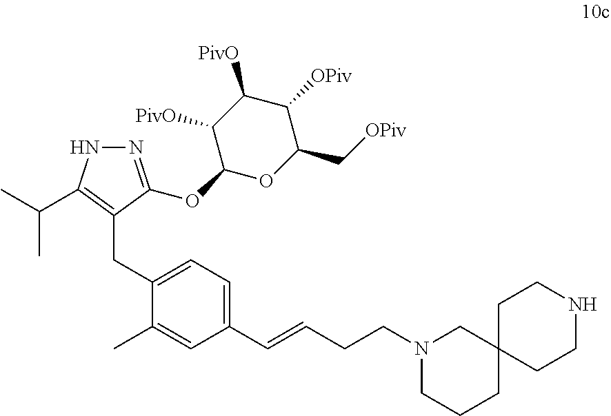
N1=C(OC2OC(C[OPiv])C([OPiv])C([PivO])C2[PivO])C(CC2=CC=C(C=CCCN3CCCC4(C3)CCNCC4)C=C2C)=C(C(C)C)N1
